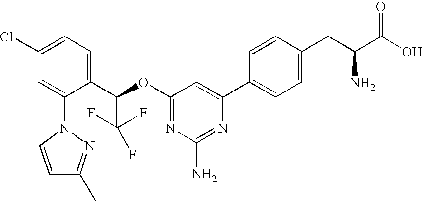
O(C1=NC(N)=NC(C2=CC=C(CC(C(O)=O)N)C=C2)=C1)C(C1=CC=C(Cl)C=C1N1C=CC(C)=N1)C(F)(F)F
